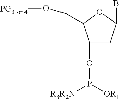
C1(OP([R3R2N])[OR1])CC(B)OC1CO[PG3 or 4]
